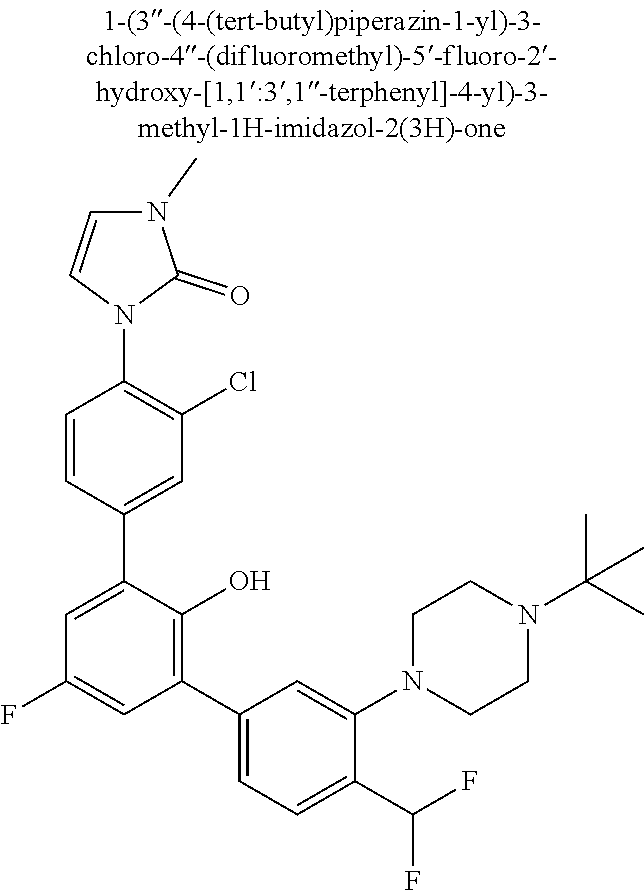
C1CN(C2=CC(C3=C(O)C(C4=CC(Cl)=C(N5C=CN(C)C5=O)C=C4)=CC(F)=C3)=CC=C2C(F)F)CCN1C(C)(C)C
